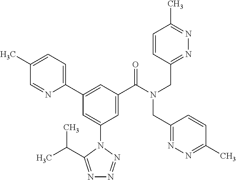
C1(C)=CC=C(C2=CC(C(N(CC3=NN=C(C)C=C3)CC3=NN=C(C)C=C3)=O)=CC(N3C(C(C)C)=NN=N3)=C2)N=C1
